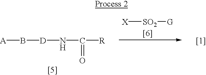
[X][SO2][G].[A]B[D]NC(=O)[R].[[1]]
